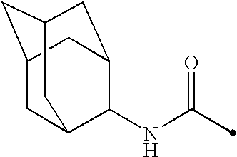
N(C(=O)C)C1C2CC3CC(CC1C3)C2
